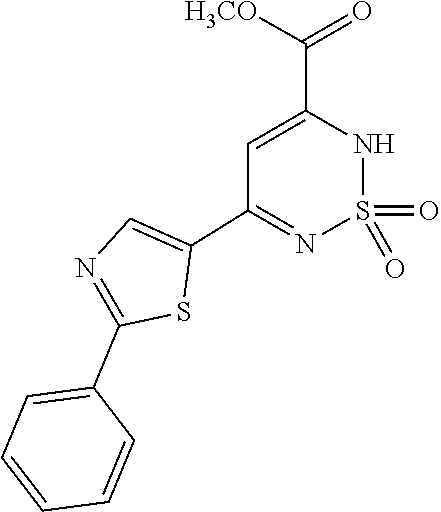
O=S1(=O)NC(C([H3CO])=O)=CC(C2=CN=C(C3=CC=CC=C3)S2)=N1
